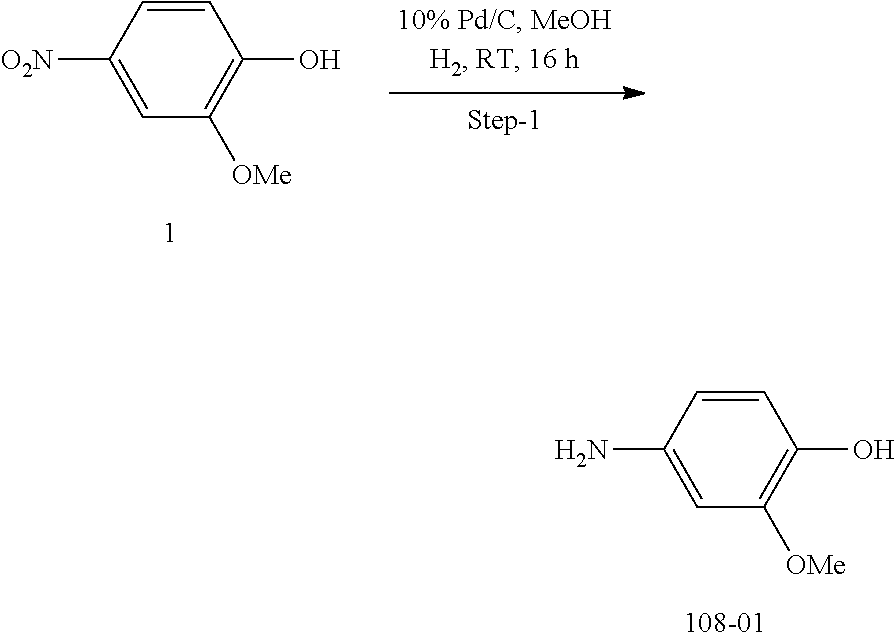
C1=CC([O2N])=CC([OMe])=C1O.C1=CC(N)=CC([OMe])=C1O
